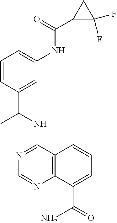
N(C1=NC=NC2=C1C=CC=C2C(=O)N)C(C1=CC(NC(C2C(F)(F)C2)=O)=CC=C1)C
